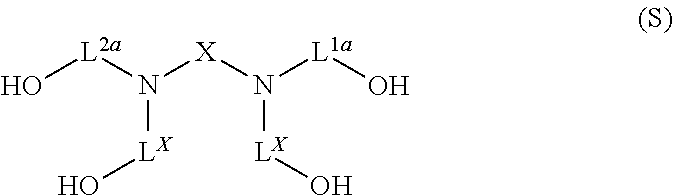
O[L2a]N([LX]O)[X]N([L1a]O)[LX]O
